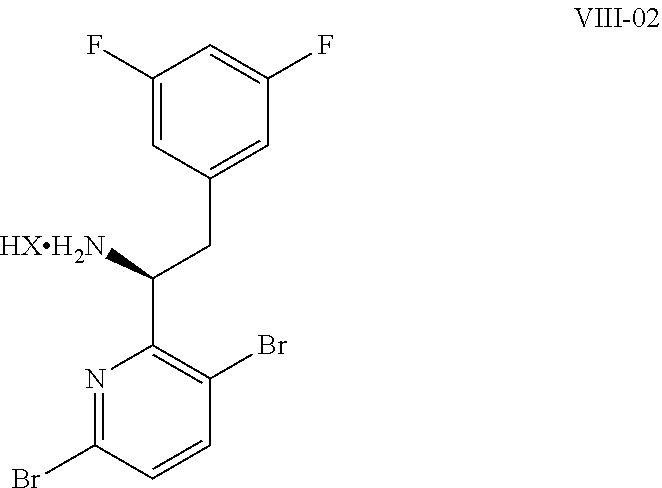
C1(F)=CC(CC(C2=C(Br)C=CC(Br)=N2)[HXH2N])=CC(F)=C1
